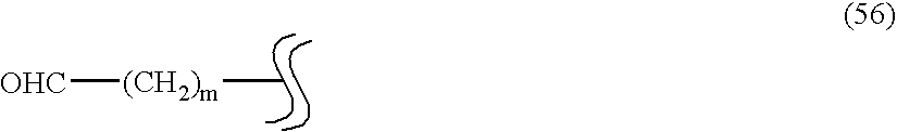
C[(CH2)m][OHC]
